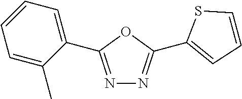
N1=C(C2=CC=CC=C2C)OC(C2=CC=CS2)=N1
